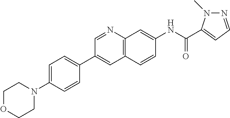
C1=C(N2CCOCC2)C=CC(C2=CC3=C(N=C2)C=C(NC(=O)C2=CC=NN2C)C=C3)=C1
